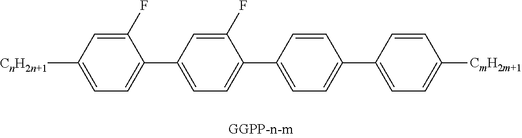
C1=C([CnH2n+1])C=C(F)C(C2=CC=C(C3=CC=C(C4=CC=C([CmH2m+1])C=C4)C=C3)C(F)=C2)=C1
